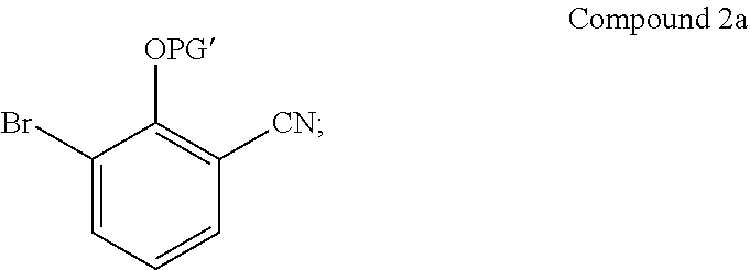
C1(Br)=CC=CC([CN])=C1[OPG]
